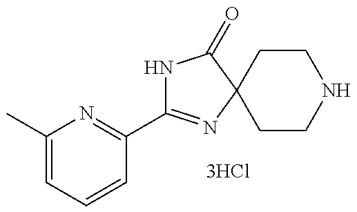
C1(C)=CC=CC(C2=NC3(C(=O)N2)CCNCC3)=N1
